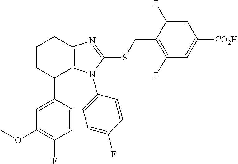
C1(OC)=C(F)C=CC(C2C3=C(CCC2)N=C(SCC2=C(F)C=C([CO2H])C=C2F)N3C2=CC=C(F)C=C2)=C1
